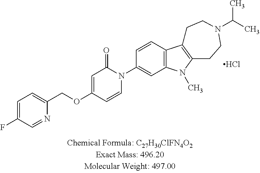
C1=C(F)C=NC(COC2=CC(=O)N(C3=CC4=C(C=C3)C3=C(N4C)CCN(C(C)C)CC3)C=C2)=C1.Cl
